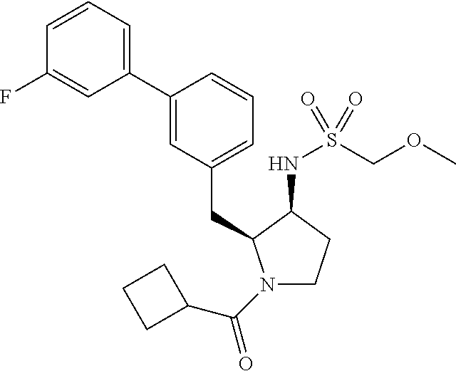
C1=CC=C(C2=CC(CC3N(C(C4CCC4)=O)CCC3NS(COC)(=O)=O)=CC=C2)C=C1F
